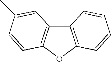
C12=C(OC3=C1C=C(C)C=C3)C=CC=C2
